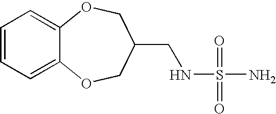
C1=CC=C2C(=C1)OCC(CNS(=O)(=O)N)CO2
